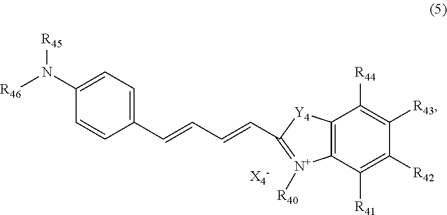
C1(C=CC=CC2=[N+]([R40])C3=C(C([R44])=C([R43])C([R42])=C3[R41])[Y4]2)=CC=C(N([R46])[R45])C=C1
